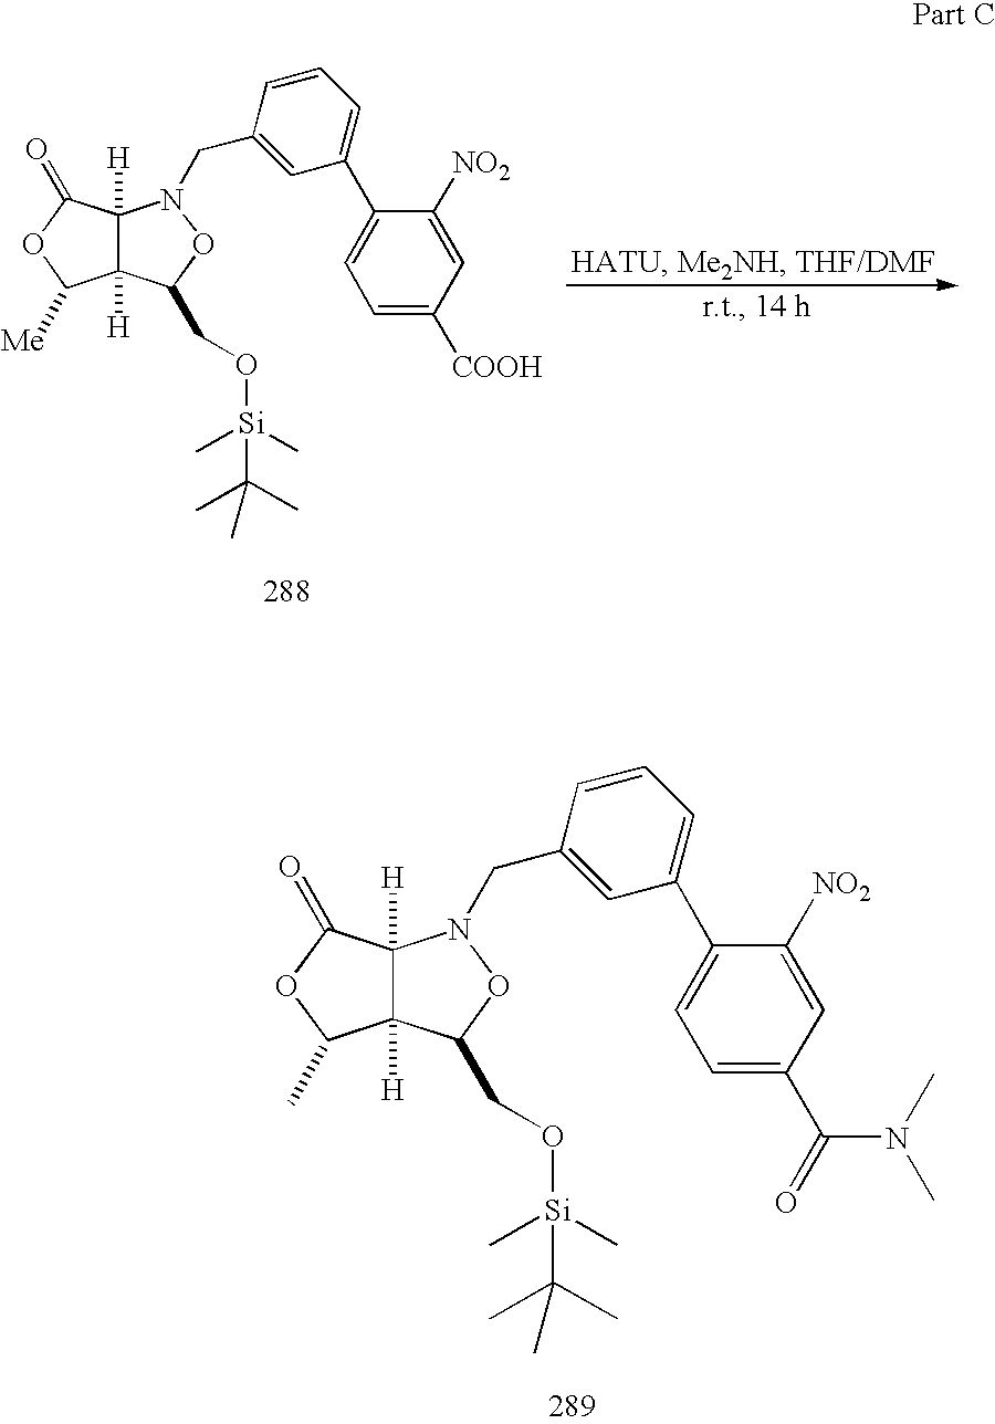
C12([H])C([H])(C(CO[Si](C)(C)C(C)(C)C)ON1CC1=CC(C3=CC=C([COOH])C=C3[NO2])=CC=C1)C([Me])OC2=O.C12([H])C([H])(C(CO[Si](C)(C)C(C)(C)C)ON1CC1=CC(C3=CC=C(C(N(C)C)=O)C=C3[NO2])=CC=C1)C(C)OC2=O
